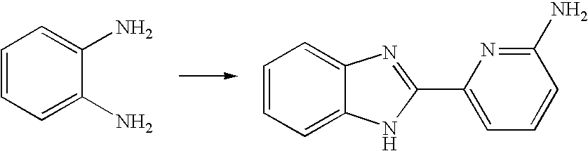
C1=CC=C2C(=C1)N=C(C1=CC=CC(N)=N1)N2.C1=CC=C(N)C(N)=C1
